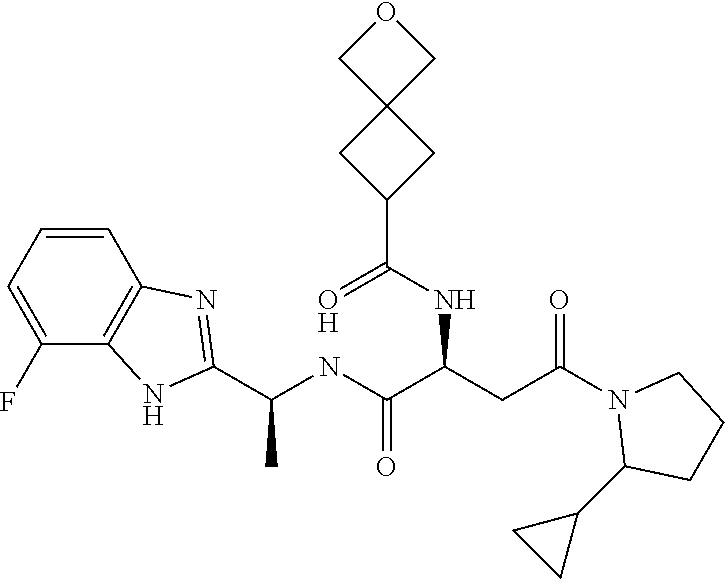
N1(C(CC(C(NC(C)C2=NC3=C(C(F)=CC=C3)N2)=O)NC(C2CC3(C2)COC3)=O)=O)C(C2CC2)CCC1
